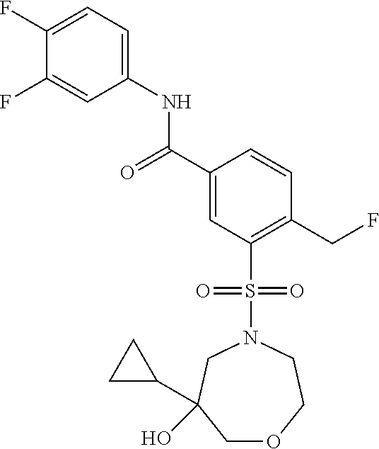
C1(F)=CC=C(NC(C2=CC(S(=O)(=O)N3CC(C4CC4)(O)COCC3)=C(CF)C=C2)=O)C=C1F
